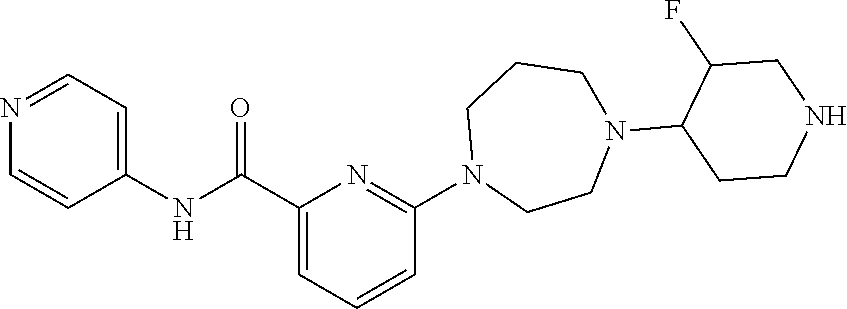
C1(NC(C2=CC=CC(N3CCN(C4CCNCC4F)CCC3)=N2)=O)=CC=NC=C1
